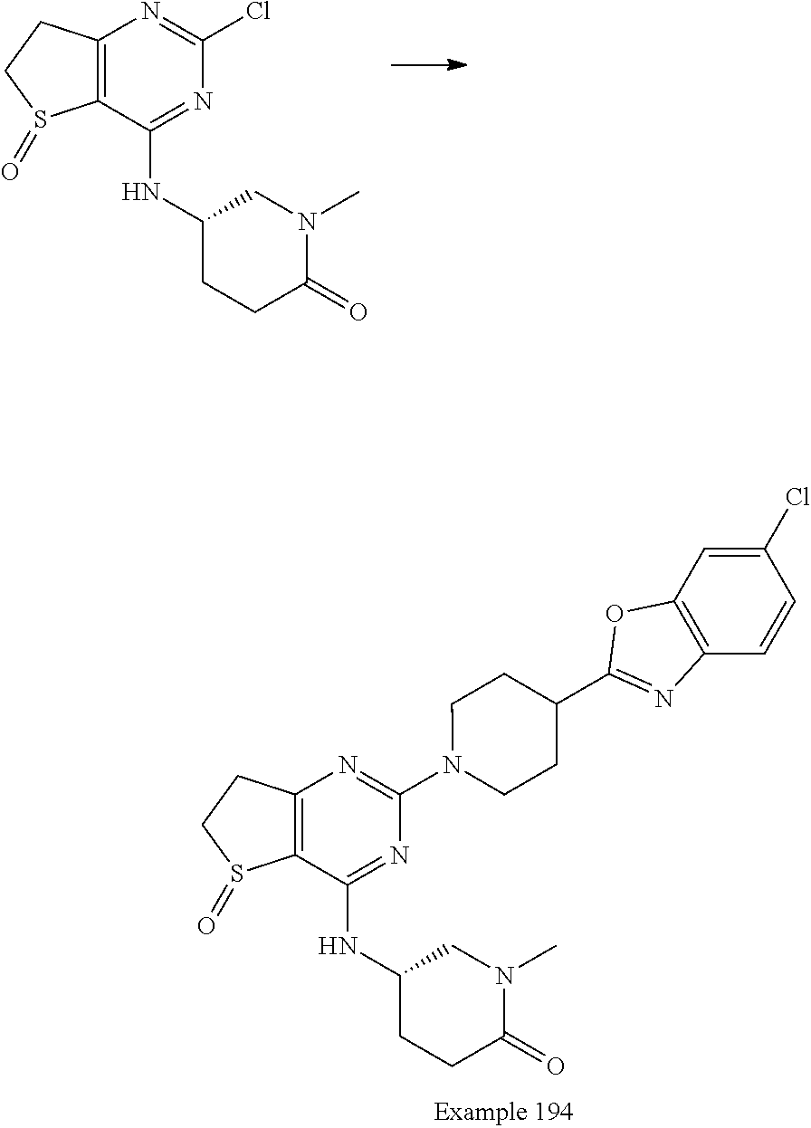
ClC1=NC2=C(C(NC3CCC(=O)N(C)C3)=N1)S(=O)CC2.N1(C2=NC3=C(C(NC4CCC(=O)N(C)C4)=N2)S(=O)CC3)CCC(C2=NC3=C(C=C(Cl)C=C3)O2)CC1
